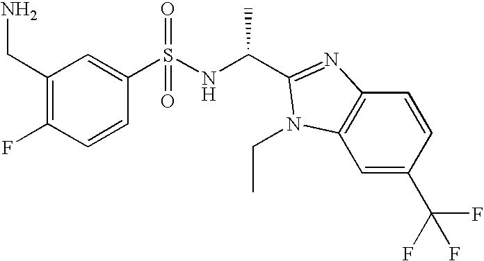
FC1=C(CN)C=C(S(NC(C2=NC3=C(C=C(C(F)(F)F)C=C3)N2CC)C)(=O)=O)C=C1
